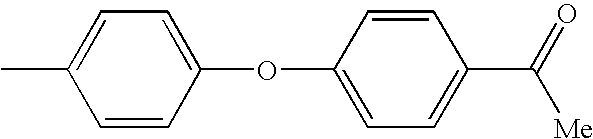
C1=CC(OC2=CC=C(C(=O)[Me])C=C2)=CC=C1C
